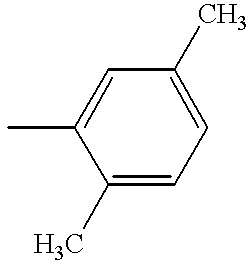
CC1=CC(C)=CC=C1C
